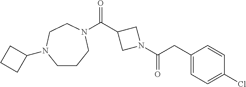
C(C1CN(C(=O)CC2=CC=C(Cl)C=C2)C1)(=O)N1CCCN(C2CCC2)CC1
